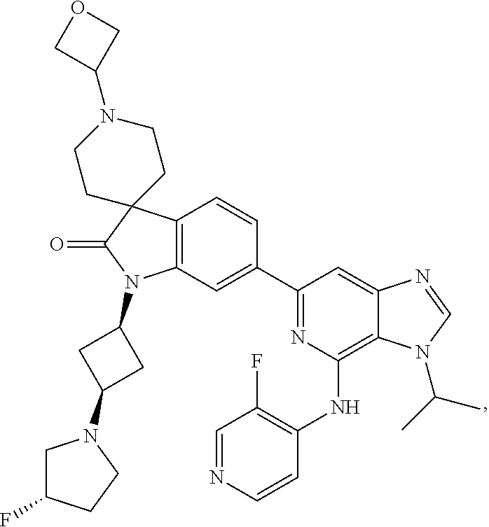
C1(C2=CC3=C(C=C2)C2(C(=O)N3C3CC(N4CC(F)CC4)C3)CCN(C3COC3)CC2)=NC(NC2=C(F)C=NC=C2)=C2C(=C1)N=CN2C(C)C
